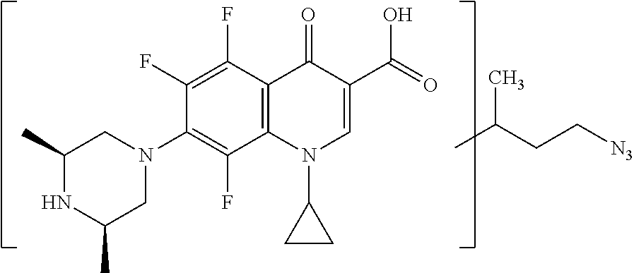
N1(C2CC2)C2=C(C(F)=C(F)C(N3CC(C)NC(C)C3)=C2F)C(=O)C(C(=O)O)=C1.CC(CC[N3])C
